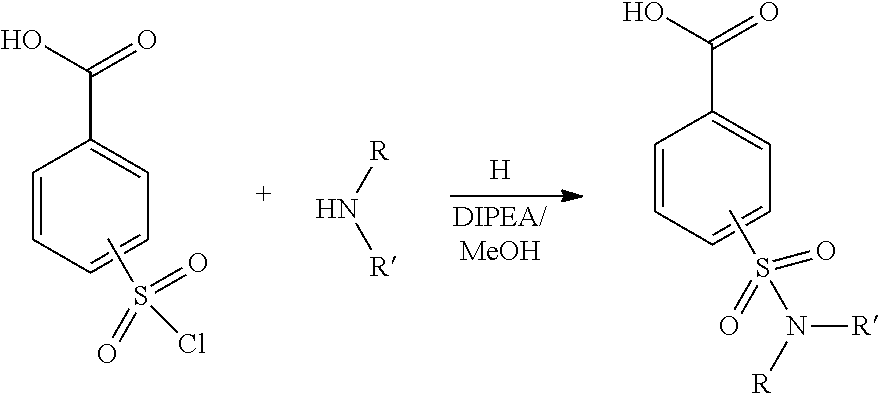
[DIPEA/MeOH].C1=CC=CC=C1C(O)=O.CS(=O)(=O)Cl.[R]N[R].[H].C1=CC=CC=C1C(O)=O.CS(=O)(=O)N([R])[R]
